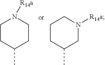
C1CC(C)CCN1[R14a].C1CC(C)CN([R14a])C1
